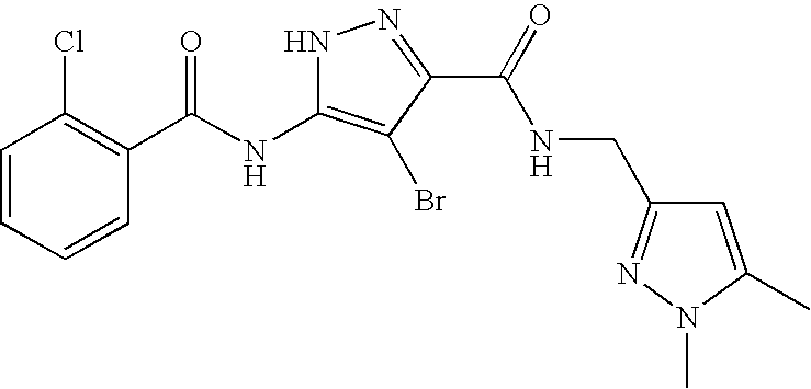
C1=CC=CC(C(=O)NC2=C(Br)C(C(=O)NCC3=NN(C)C(C)=C3)=NN2)=C1Cl
